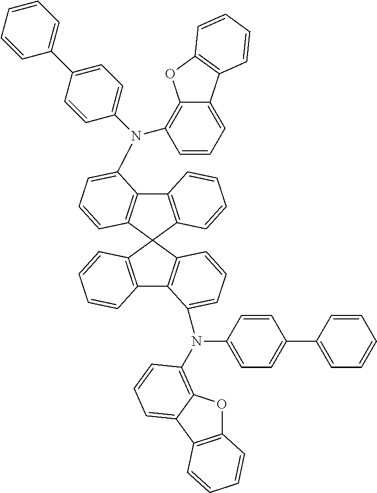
C12=C(C3(C4=C1C(N(C1=CC=C(C5=CC=CC=C5)C=C1)C1=C5C(=CC=C1)C1=C(O5)C=CC=C1)=CC=C4)C1=C(C4=C3C=CC=C4N(C3=CC=C(C4=CC=CC=C4)C=C3)C3=C4OC5=C(C4=CC=C3)C=CC=C5)C=CC=C1)C=CC=C2
